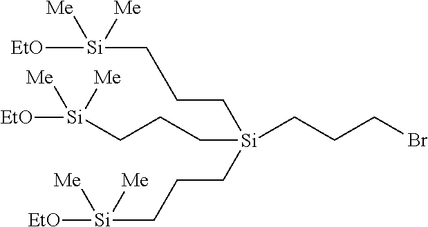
C(C[Si](CCC[Si]([EtO])([Me])[Me])(CCCBr)CCC[Si]([Me])([EtO])[Me])C[Si]([EtO])([Me])[Me]
